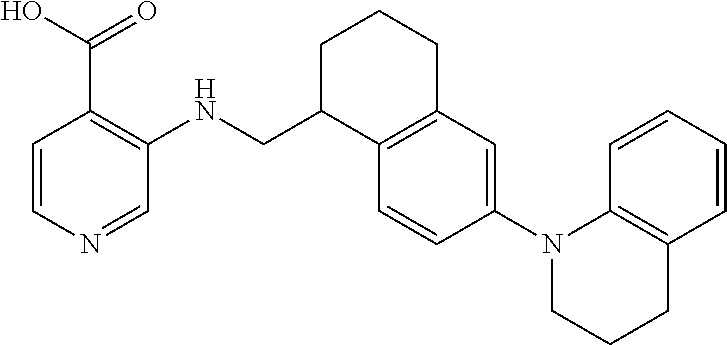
C1=CN=CC(NCC2C3=C(CCC2)C=C(N2C4=C(C=CC=C4)CCC2)C=C3)=C1C(O)=O
